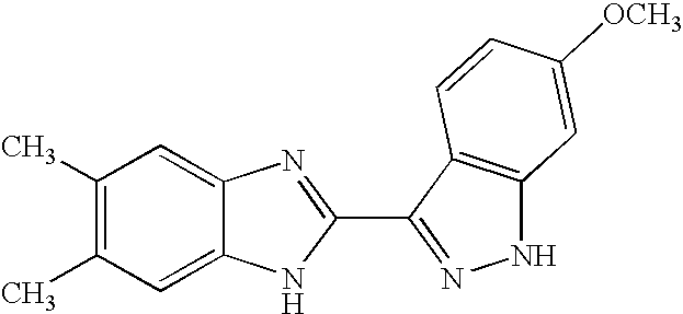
C1=C2C(=CC(C)=C1C)N=C(C1=NNC3=C1C=CC([OCH3])=C3)N2
